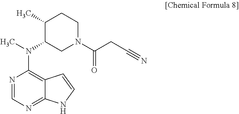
CN(C1=C2C(=NC=N1)NC=C2)C1CN(C(=O)CC#N)CCC1C
